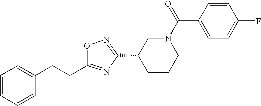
C1=CC=CC(CCC2=NC(C3CCCN(C(C4=CC=C(F)C=C4)=O)C3)=NO2)=C1
